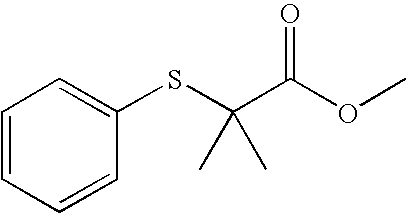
C1=CC=CC(SC(C(OC)=O)(C)C)=C1
